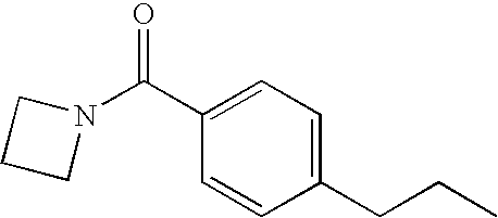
C1(CCC)=CC=C(C(N2CCC2)=O)C=C1
